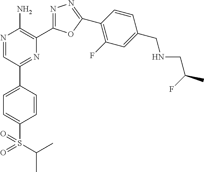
N1=CC(C2=CC=C(S(C(C)C)(=O)=O)C=C2)=NC(C2=NN=C(C3=C(F)C=C(CNCC(C)F)C=C3)O2)=C1N
